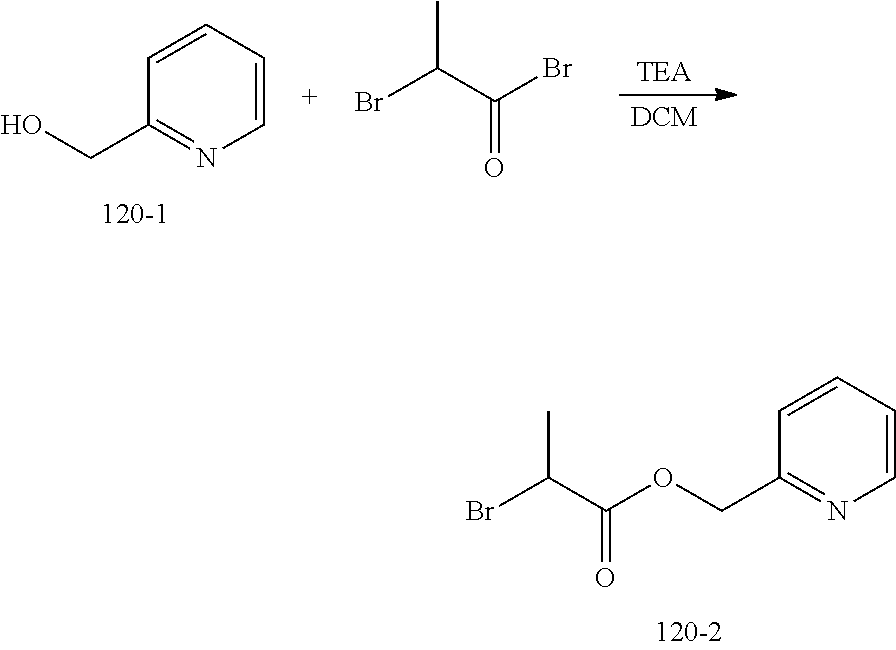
C1(CO)=NC=CC=C1.C(C(=O)Br)(Br)C.C1(COC(C(Br)C)=O)=NC=CC=C1
